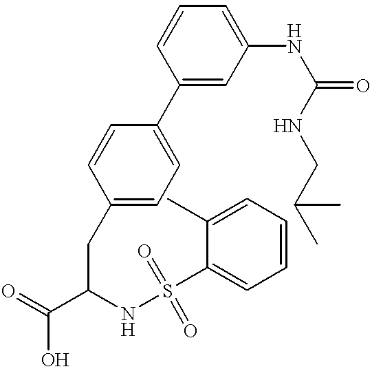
C1(C2=CC=C(CC(C(=O)O)NS(=O)(C3=CC=CC=C3C)=O)C=C2)=CC(NC(=O)NCC(C)C)=CC=C1
